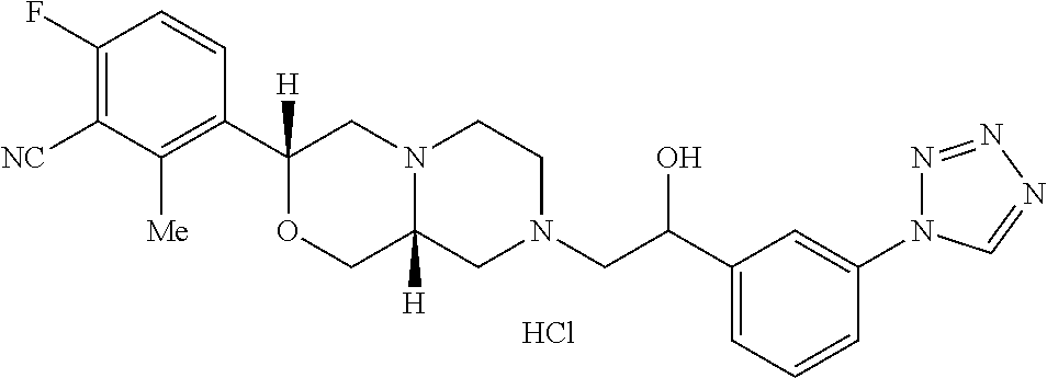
Cl.C1(F)=C([NC])C([Me])=C(C2([H])OCC3([H])N(C2)CCN(CC(C2=CC=CC(N4N=NN=C4)=C2)O)C3)C=C1
